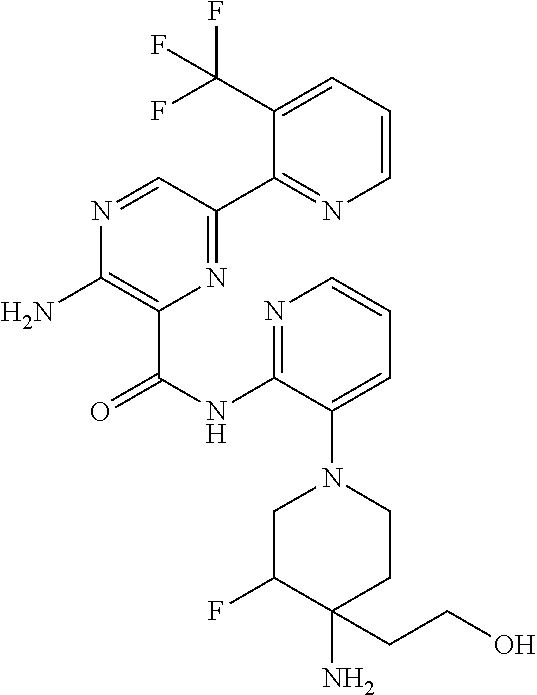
N1=C(C2=NC=CC=C2C(F)(F)F)C=NC(N)=C1C(NC1=NC=CC=C1N1CC(F)C(N)(CCO)CC1)=O
